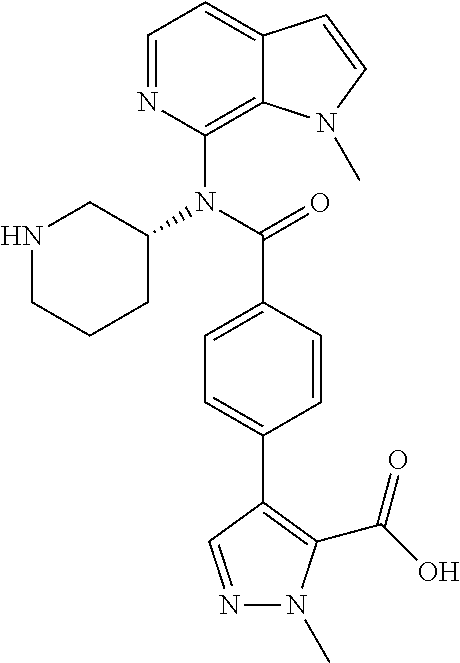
C1=NC(N(C(=O)C2=CC=C(C3=C(C(O)=O)N(C)N=C3)C=C2)C2CCCNC2)=C2C(=C1)C=CN2C
